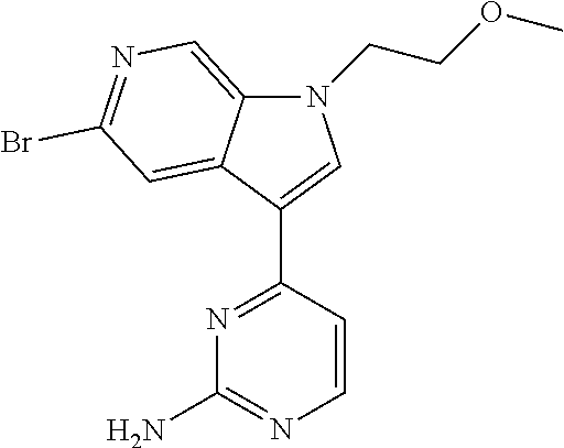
N1=C(C2=CN(CCOC)C3=CN=C(Br)C=C23)C=CN=C1N
